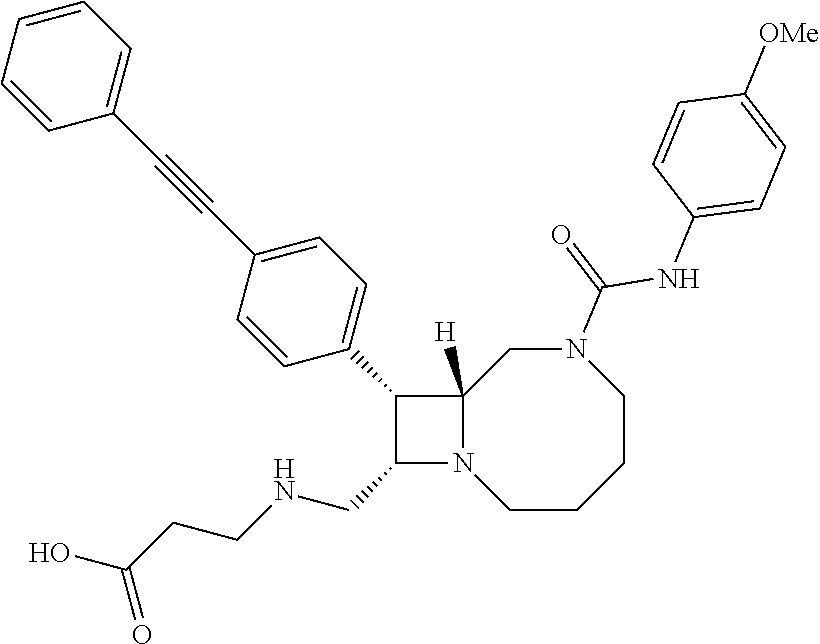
C1CCCN(C(=O)NC2=CC=C([OMe])C=C2)CC2([H])N1C(CNCCC(=O)O)C2C1=CC=C(C#CC2=CC=CC=C2)C=C1
